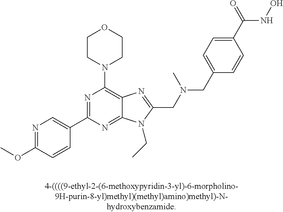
N1=C(OC)C=CC(C2=NC(N3CCOCC3)=C3C(=N2)N(CC)C(CN(C)CC2=CC=C(C(=O)NO)C=C2)=N3)=C1
